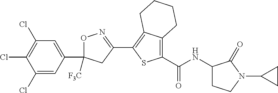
O1C(C2=CC(Cl)=C(Cl)C(Cl)=C2)([F3C])CC(C2=C3C(=C(C(=O)NC4CCN(C5CC5)C4=O)S2)CCCC3)=N1
